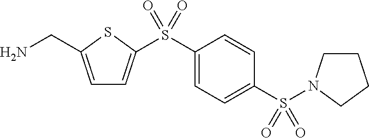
C1=C(CN)SC(S(C2=CC=C(S(=O)(=O)N3CCCC3)C=C2)(=O)=O)=C1
